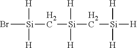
Br[Si](C[Si](C[Si]([H])([H])[H])([H])[H])([H])[H]
